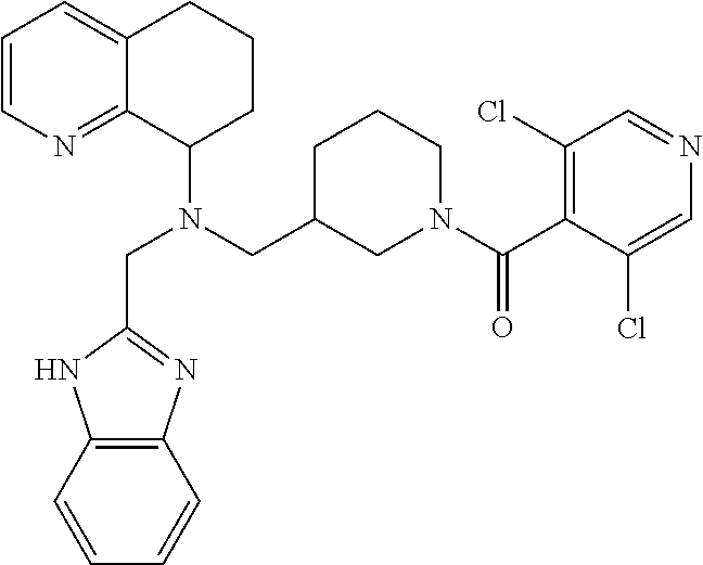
C1=CN=C2C(=C1)CCCC2N(CC1CN(C(C2=C(Cl)C=NC=C2Cl)=O)CCC1)CC1=NC2=C(N1)C=CC=C2
